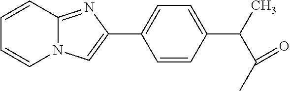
C(C1=CC=C(C2=CN3C(=N2)C=CC=C3)C=C1)(C(C)=O)C
